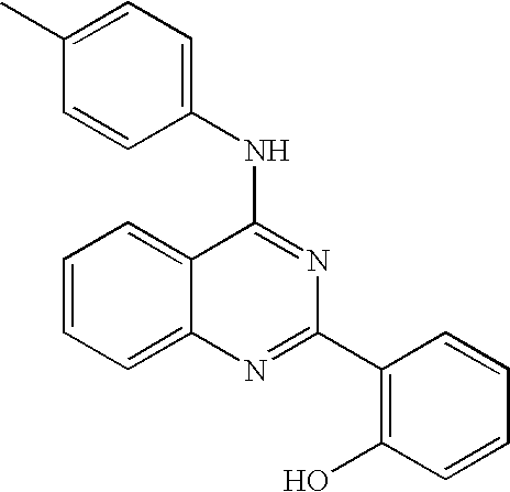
C1=CC=C2C(=C1)C(NC1=CC=C(C)C=C1)=NC(C1=C(O)C=CC=C1)=N2
